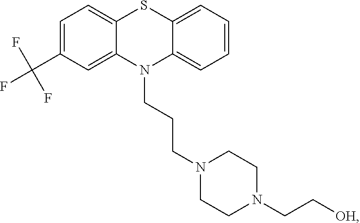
C1=C(C(F)(F)F)C=C2C(=C1)SC1=CC=CC=C1N2CCCN1CCN(CC[OH])CC1
